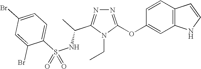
N1=C(OC2=CC3=C(C=C2)C=CN3)N(CC)C(C(C)NS(C2=CC=C(Br)C=C2Br)(=O)=O)=N1
